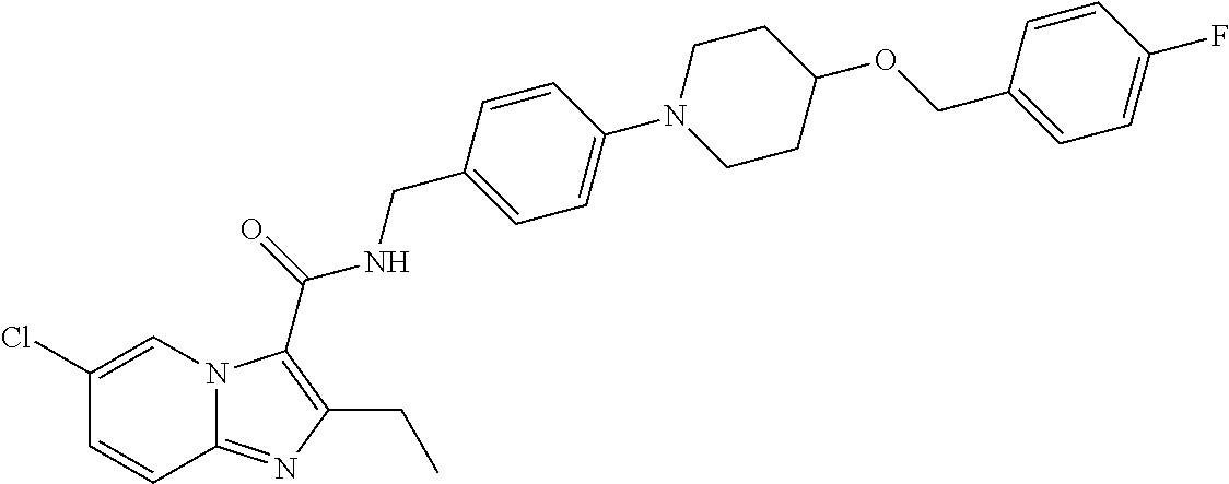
C1(Cl)=CN2C(=NC(CC)=C2C(=O)NCC2=CC=C(N3CCC(OCC4=CC=C(F)C=C4)CC3)C=C2)C=C1
